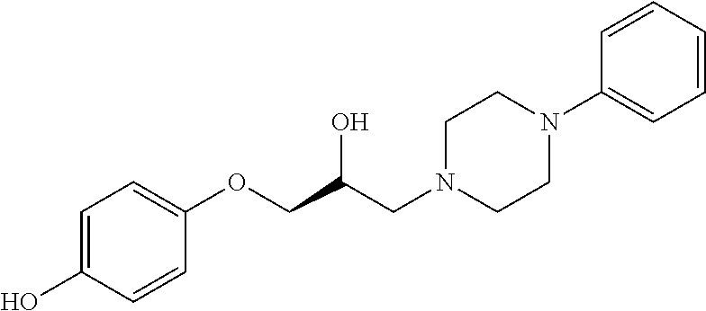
C1=CC(OCC(CN2CCN(C3=CC=CC=C3)CC2)O)=CC=C1O
